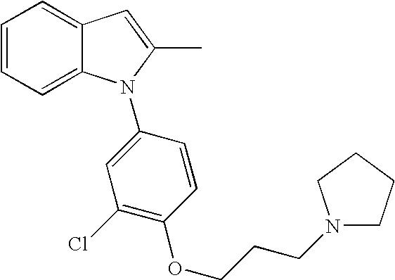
C1=CC=C2C(=C1)C=C(C)N2C1=CC(Cl)=C(OCCCN2CCCC2)C=C1
